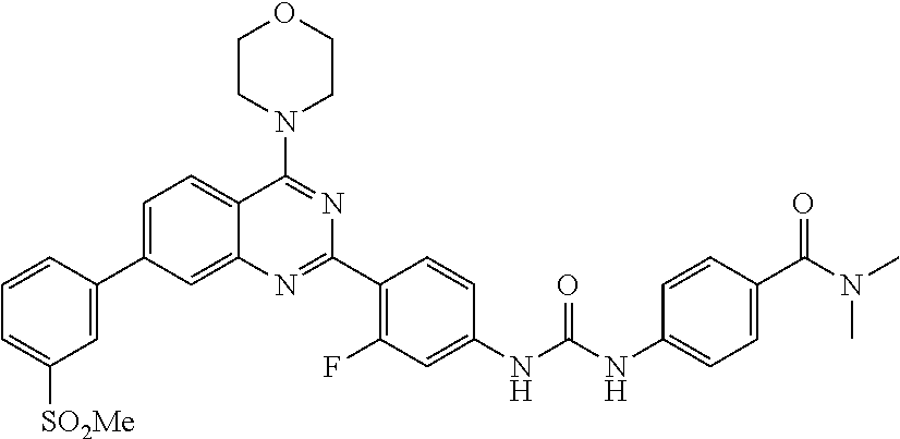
C1=C(C2=CC([SO2Me])=CC=C2)C=C2C(=C1)C(N1CCOCC1)=NC(C1=C(F)C=C(NC(NC3=CC=C(C(N(C)C)=O)C=C3)=O)C=C1)=N2
